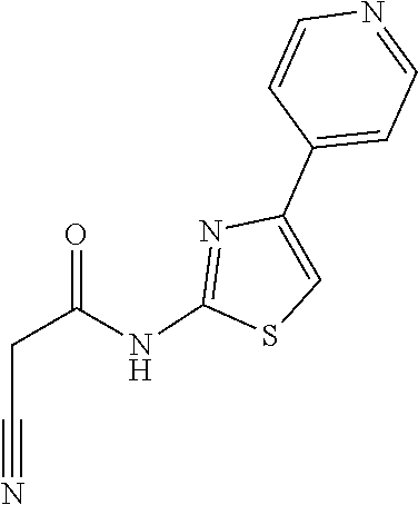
C1=CC(C2=CSC(NC(CC#N)=O)=N2)=CC=N1
